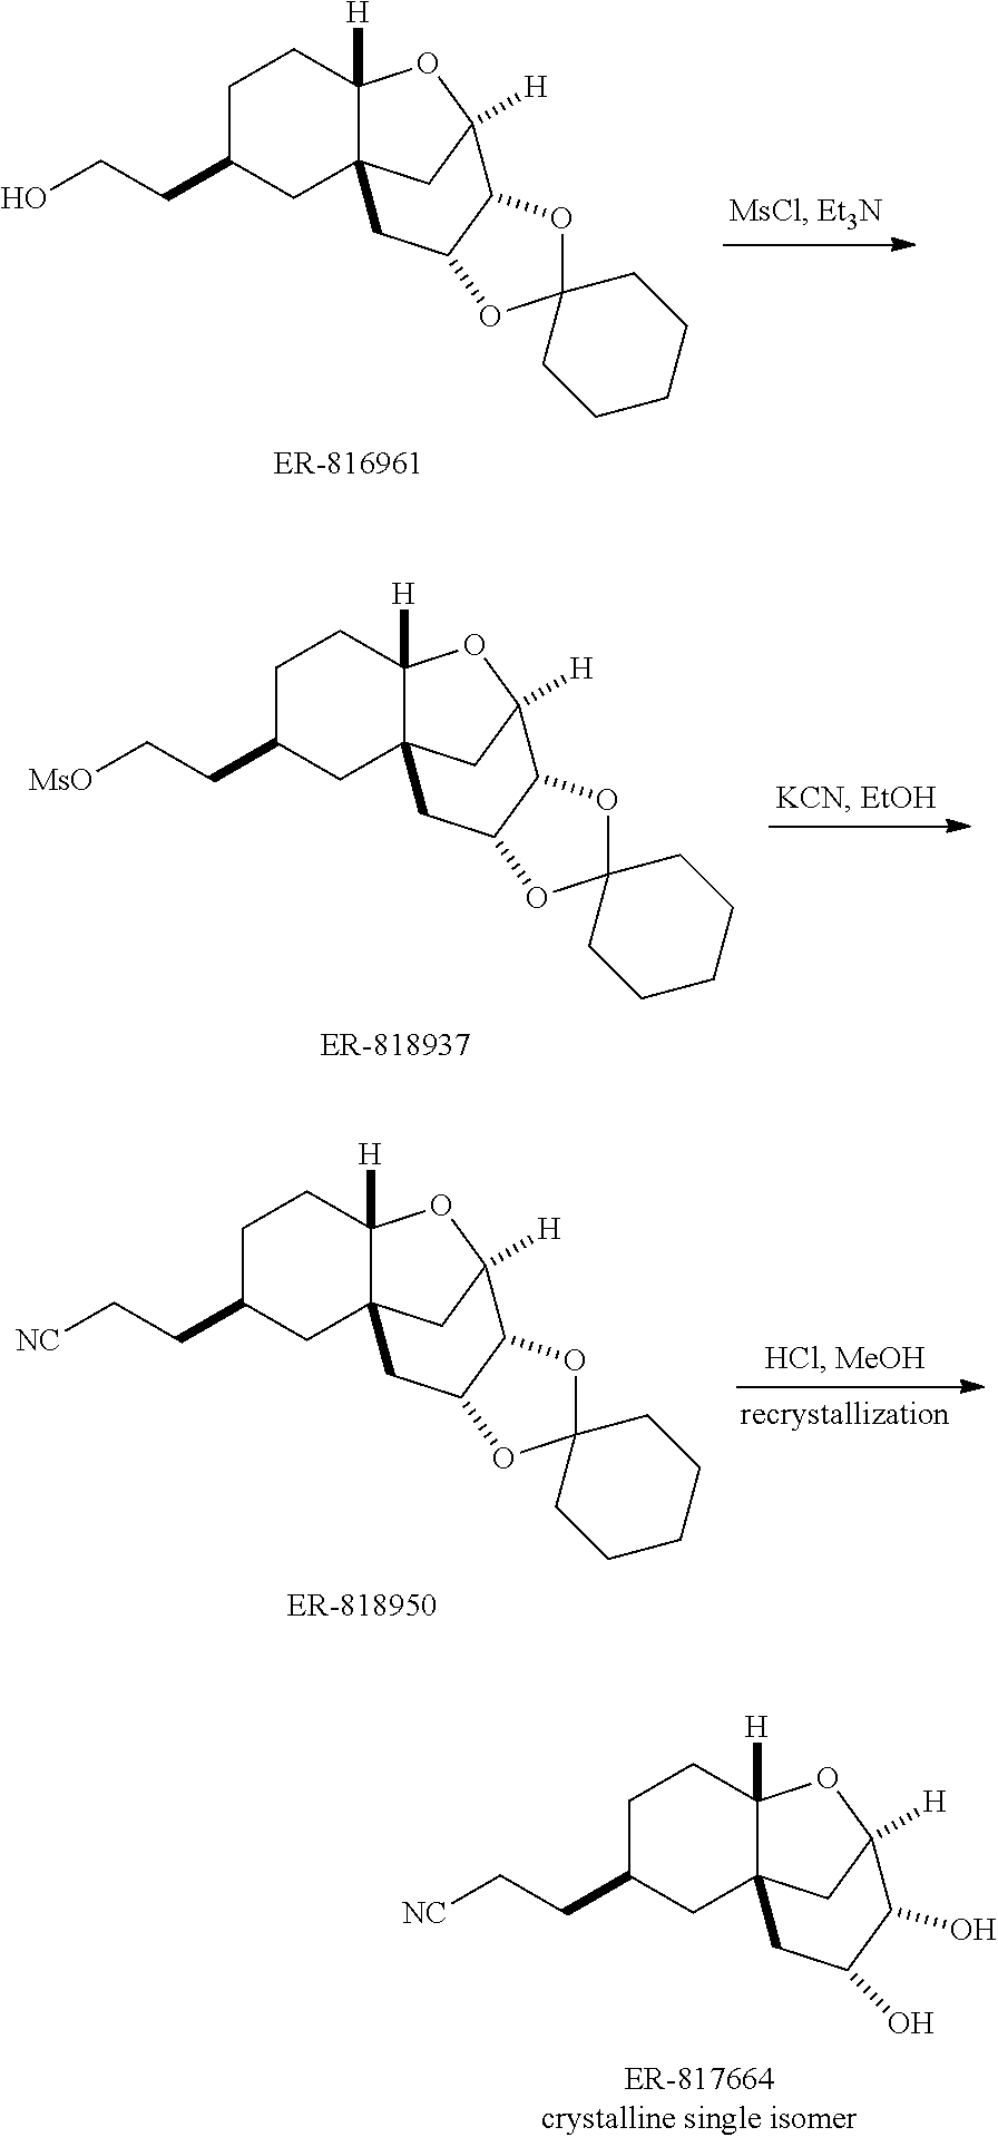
C12([H])OC3([H])CC1(CC1C3OC3(O1)CCCCC3)CC(CCO)CC2.C12([H])OC3([H])CC1(CC1C3OC3(O1)CCCCC3)CC(CC[MsO])CC2.C12([H])OC3([H])CC1(CC1C3OC3(O1)CCCCC3)CC(CC[NC])CC2.C12([H])OC3([H])CC1(CC(O)C3O)CC(CC[NC])CC2
